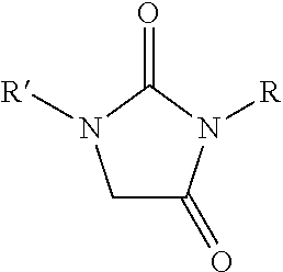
C1C(=O)N([R])C(=O)N1[R]
